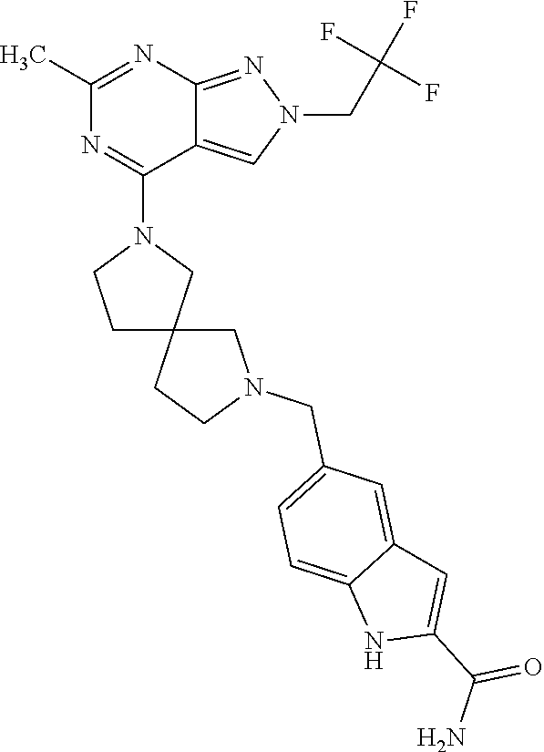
C12=NN(CC(F)(F)F)C=C1C(N1CCC3(C1)CN(CC1=CC=C4C(=C1)C=C(C(N)=O)N4)CC3)=NC(C)=N2
